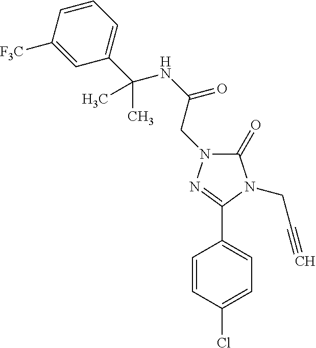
C1(=O)N(CC(NC(C2=CC=CC([F3C])=C2)(C)C)=O)N=C(C2=CC=C(Cl)C=C2)N1CC#C
